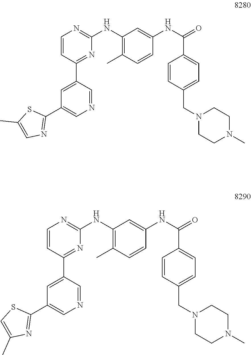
C1=C(C2=NC(NC3=C(C)C=CC(NC(=O)C4=CC=C(CN5CCN(C)CC5)C=C4)=C3)=NC=C2)C=NC=C1C1=NC=C(C)S1.C1=C(C2=NC(NC3=C(C)C=CC(NC(=O)C4=CC=C(CN5CCN(C)CC5)C=C4)=C3)=NC=C2)C=NC=C1C1=NC(C)=CS1
